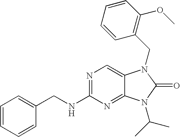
N1=C(NCC2=CC=CC=C2)N=C2C(=C1)N(CC1=C(OC)C=CC=C1)C(=O)N2C(C)C
